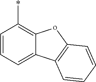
C1=CC=C2C(=C1*)oC1=C2C=CC=C1
